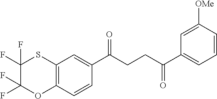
C12=C(C=CC(C(CCC(C3=CC=CC([OMe])=C3)=O)=O)=C1)OC(F)(F)C(F)(F)S2
